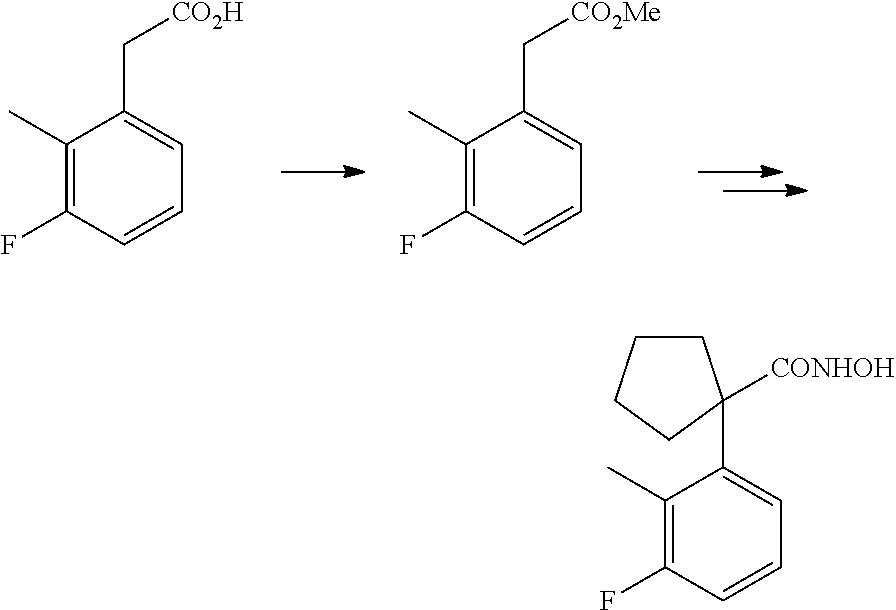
C1(C)=C(F)C=CC=C1C1([CONHOH])CCCC1.C1(C)=C(F)C=CC=C1C[CO2Me].C1(C)=C(F)C=CC=C1C[CO2H]
